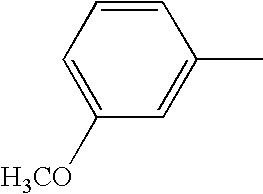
C1=CC=C([H3CO])C=C1C
